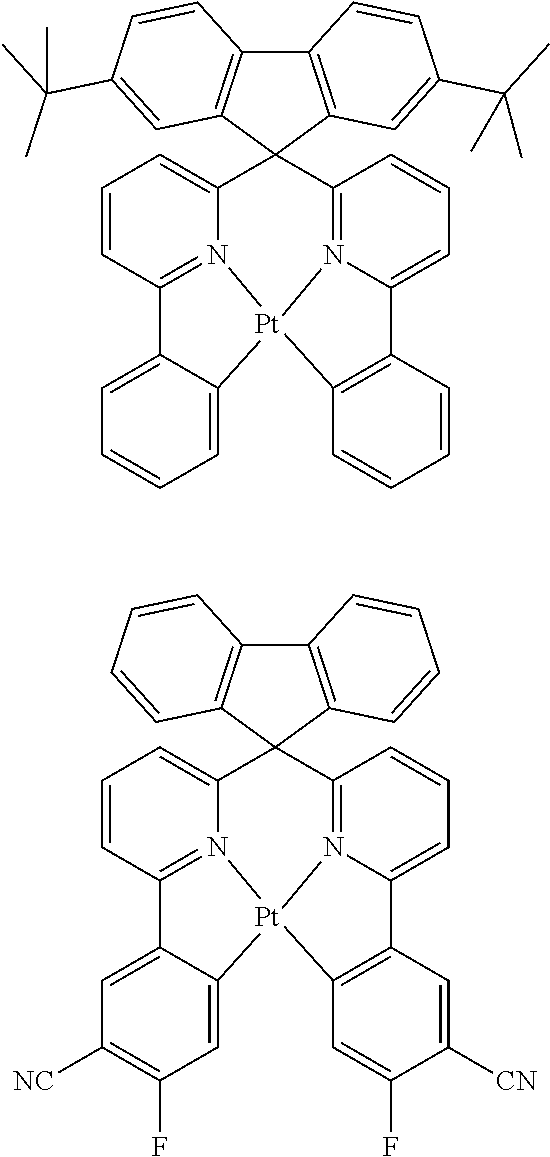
C12=CC=CC=C1[Pt]13N4=C2C=CC=C4C2(C4=N1C(=CC=C4)C1=C3C=CC=C1)C1=C(C3=C2C=C(C(C)(C)C)C=C3)C=CC(C(C)(C)C)=C1.C12=CC([NC])=C(F)C=C1[Pt]13N4=C2C=CC=C4C2(C4=N1C(=CC=C4)C1=C3C=C(F)C([CN])=C1)C1=C(C3=C2C=CC=C3)C=CC=C1
